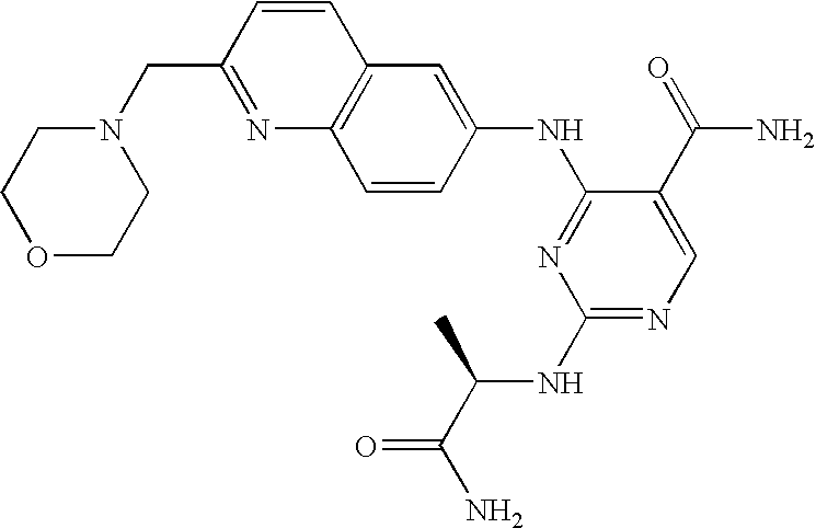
C12=C(C=CC(NC3=NC(NC(C(N)=O)C)=NC=C3C(=O)N)=C1)N=C(CN1CCOCC1)C=C2
